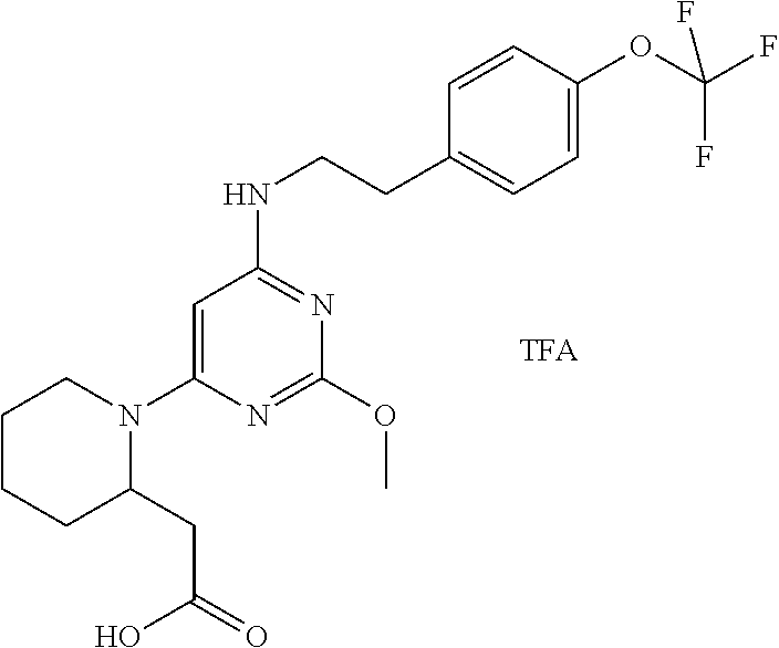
C1CCC(CC(=O)O)N(C2=CC(NCCC3=CC=C(OC(F)(F)F)C=C3)=NC(OC)=N2)C1.[TFA]
